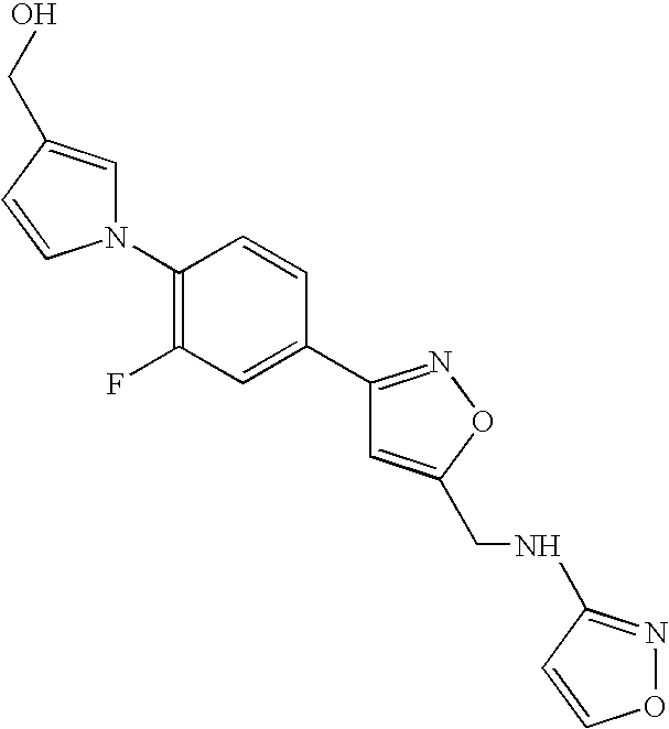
N1(C2=C(F)C=C(C3=NOC(CNC4=NOC=C4)=C3)C=C2)C=C(CO)C=C1
